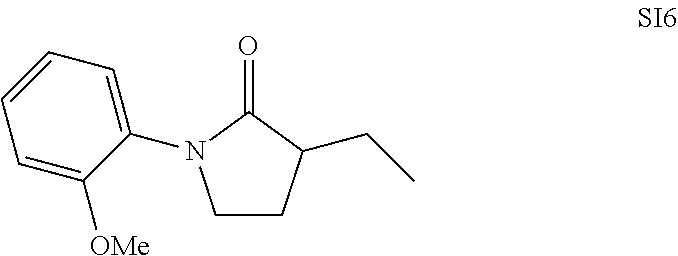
C1CC(CC)C(=O)N1C1=CC=CC=C1[OMe]
